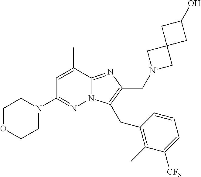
C1OCCN(C2=NN3C(=NC(CN4CC5(C4)CC(O)C5)=C3CC3=C(C)C([CF3])=CC=C3)C(C)=C2)C1
